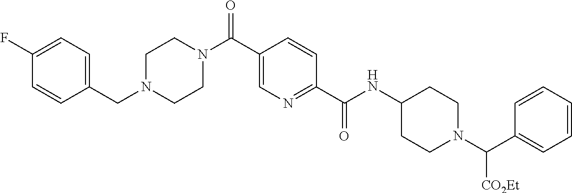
C(N1CCN(C(C2=CN=C(C(NC3CCN(C(C4=CC=CC=C4)[CO2Et])CC3)=O)C=C2)=O)CC1)C1=CC=C(F)C=C1
